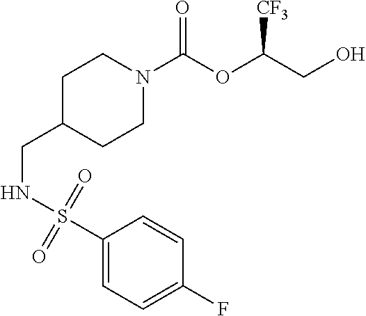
C(C1CCN(C(OC(CO)[CF3])=O)CC1)NS(C1=CC=C(F)C=C1)(=O)=O
